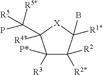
C1([R3])([P*])C([R2*])([R2])C(B)([R1*])[X]C1(C(P)([R5])[R5*])[R4*]
